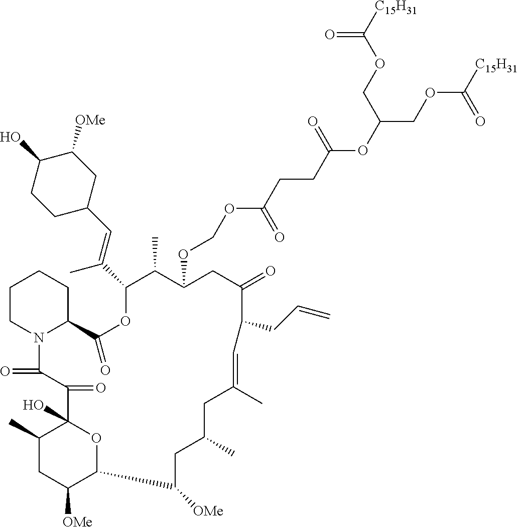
C1CN2C(CC1)C(=O)OC(C(=CC1CCC(O)C([OMe])C1)C)C(C)C(OCOC(CCC(OC(COC([C15H31])=O)COC([C15H31])=O)=O)=O)CC(=O)C(CC=C)C=C(C)CC(C)CC([OMe])C1C([OMe])CC(C)C(O)(C(=O)C2=O)O1
